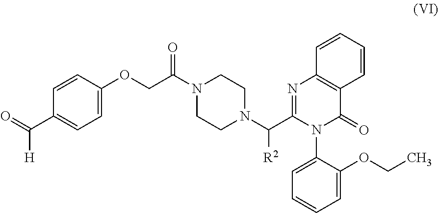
O=C(C1=CC=C(OCC(N2CCN(C(C3=NC4=C(C(=O)N3C3=CC=CC=C3OCC)C=CC=C4)[R2])CC2)=O)C=C1)[H]
